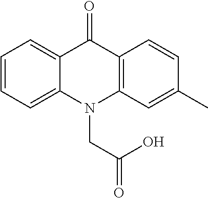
C12=CC=CC=C1C(=O)C1=C(N2CC(=O)O)C=C(C)C=C1
